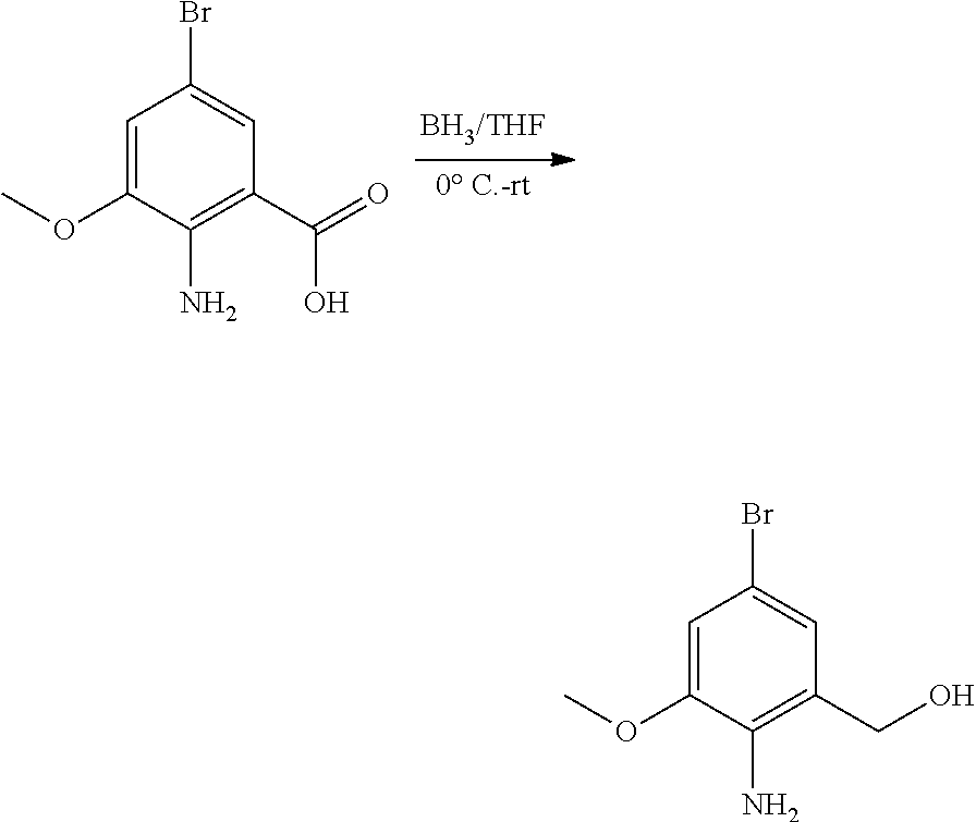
C1=C(OC)C(N)=C(C(=O)O)C=C1Br.C1=C(OC)C(N)=C(CO)C=C1Br
